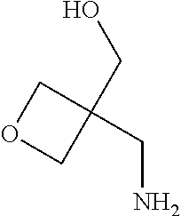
C1OCC1(CO)CN
